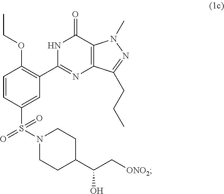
C1=CC(S(N2CCC(C(C[ONO2])O)CC2)(=O)=O)=CC(C2=NC3=C(C(=O)N2)N(C)N=C3CCC)=C1OCC
